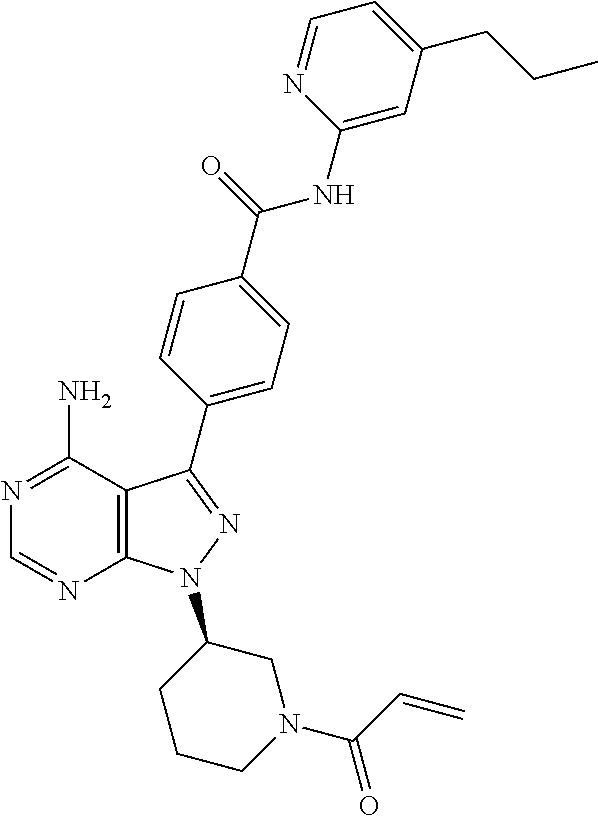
C12=C(C(N)=NC=N1)C(C1=CC=C(C(=O)NC3=CC(CCC)=CC=N3)C=C1)=NN2C1CCCN(C(C=C)=O)C1
